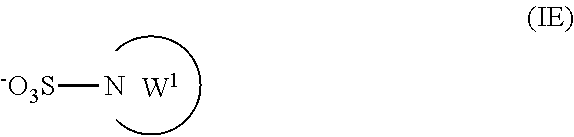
[-O3S]N
